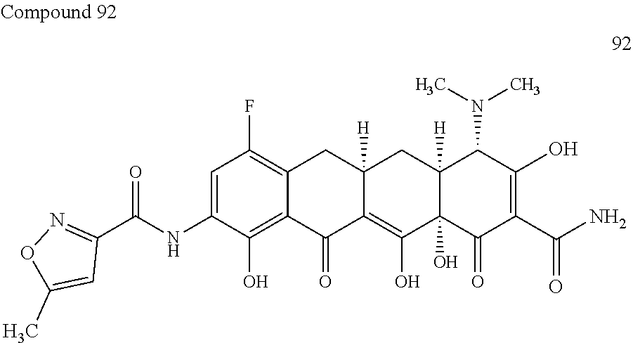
C1=C(NC(C2=NOC(C)=C2)=O)C(O)=C2C(=C1F)CC1([H])C(=C(O)C3(O)C([H])(C1)C(N(C)C)C(O)=C(C(N)=O)C3=O)C2=O
